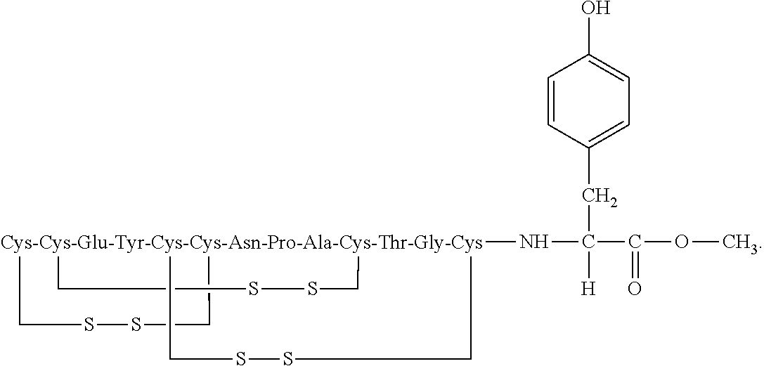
[Cys-Cys-Glu-Tyr-Cys-Cys-Asn-Pro-Ala-Cys-Thr-Gly-Cys]123(NC([H])(CC4=CC=C(O)C=C4)C(=O)OC)(CSSC1)(CSSC2)CSSC3
